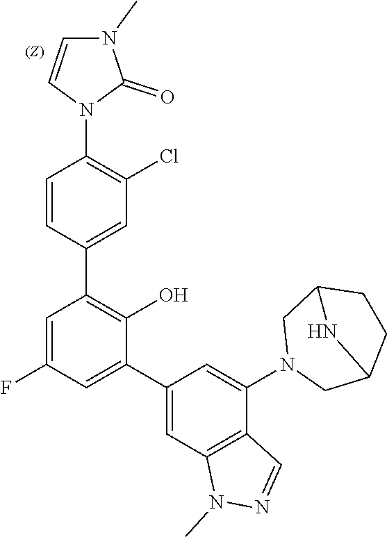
C1=CN(C2=C(Cl)C=C(C3=C(O)C(C4=CC5=C(C(N6CC7CCC(C6)N7)=C4)C=NN5C)=CC(F)=C3)C=C2)C(=O)N1C
